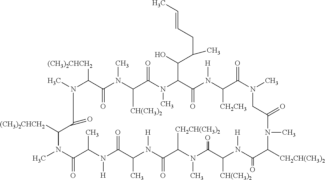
N1(C)C([(CH3)2CHCH2])C(=O)N(C)C([CH(CH3)2])C(=O)N(C)C(C(O)C(CC=CC)C)C(=O)N([H])C([CH2CH3])C(=O)N(C)CC(=O)N(C)C([CH2CH(CH3)2])C(=O)N([H])C([CH(CH3)2])C(=O)N(C)C([CH2CH(CH3)2])C(=O)N([H])C(C)C(=O)N([H])C(C)C(=O)N(C)C([(CH3)2CHCH2])C1=O
